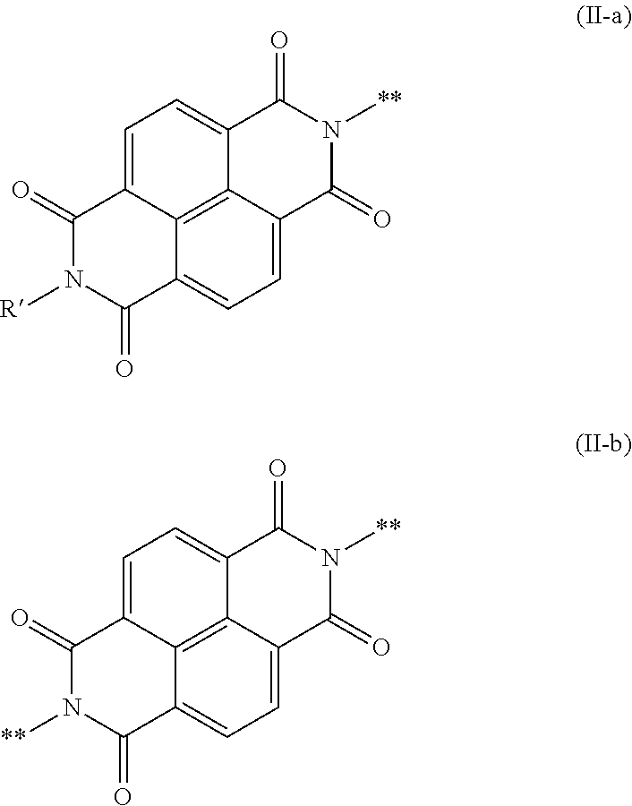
C1(=O)N([R])C(=O)C2=CC=C3C4=C2C1=CC=C4C(=O)N([**])C3=O.C1(=O)N([**])C(=O)C2=CC=C3C4=C2C1=CC=C4C(=O)N([**])C3=O
